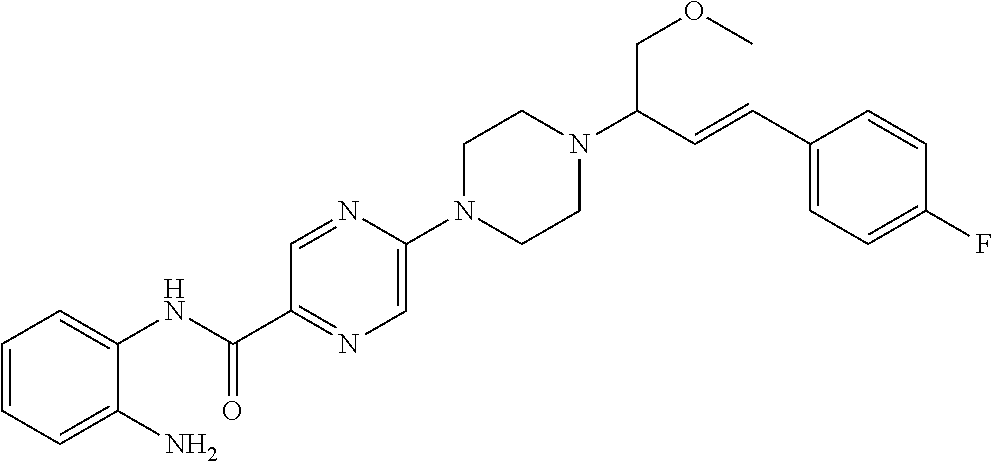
C1=CC=C(N)C(NC(C2=NC=C(N3CCN(C(C=CC4=CC=C(F)C=C4)COC)CC3)N=C2)=O)=C1
